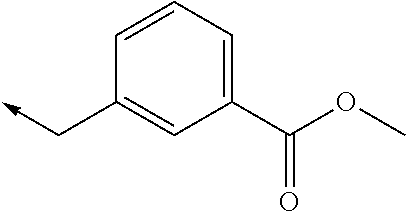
C1=CC=C(C(OC)=O)C=C1C->C
